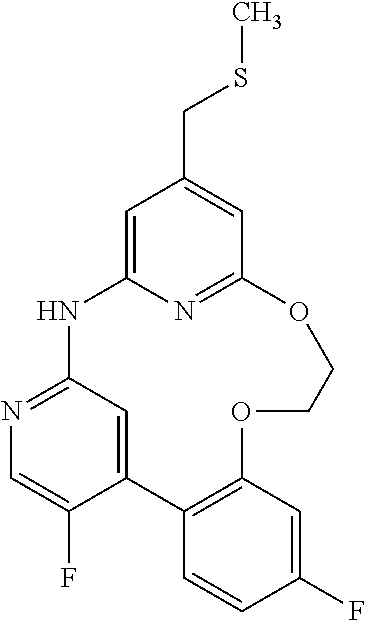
C1=C2N=C(C=C1CSC)OCCOC1=C(C3=CC(=NC=C3F)N2)C=CC(F)=C1
